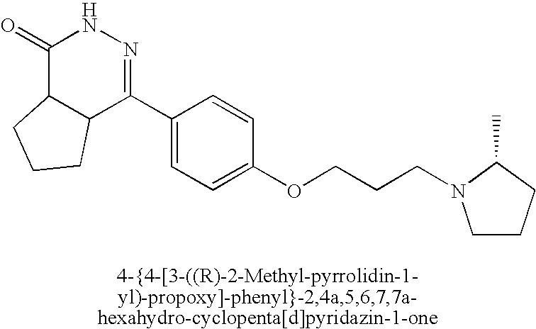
C1(=O)C2C(C(C3=CC=C(OCCCN4CCCC4C)C=C3)=NN1)CCC2
